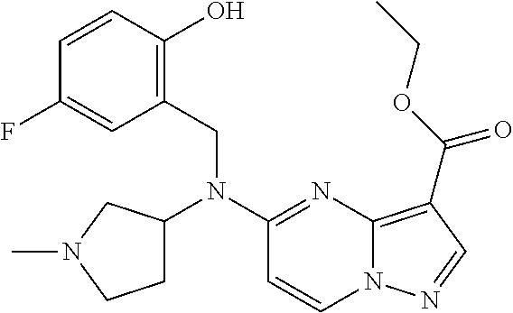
C1=CC(O)=C(CN(C2=NC3=C(C(OCC)=O)C=NN3C=C2)C2CCN(C)C2)C=C1F
